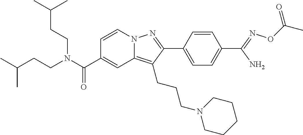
C1=CN2C(=C(CCCN3CCCCC3)C(C3=CC=C(C(N)=NOC(C)=O)C=C3)=N2)C=C1C(N(CCC(C)C)CCC(C)C)=O
